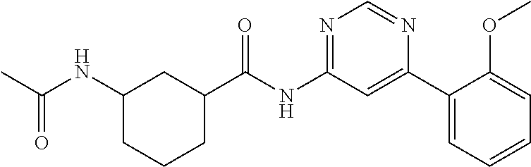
C1(C(NC2=NC=NC(C3=CC=CC=C3OC)=C2)=O)CC(NC(C)=O)CCC1
